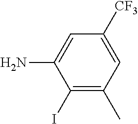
C1([CF3])=CC(C)=C(I)C(N)=C1
